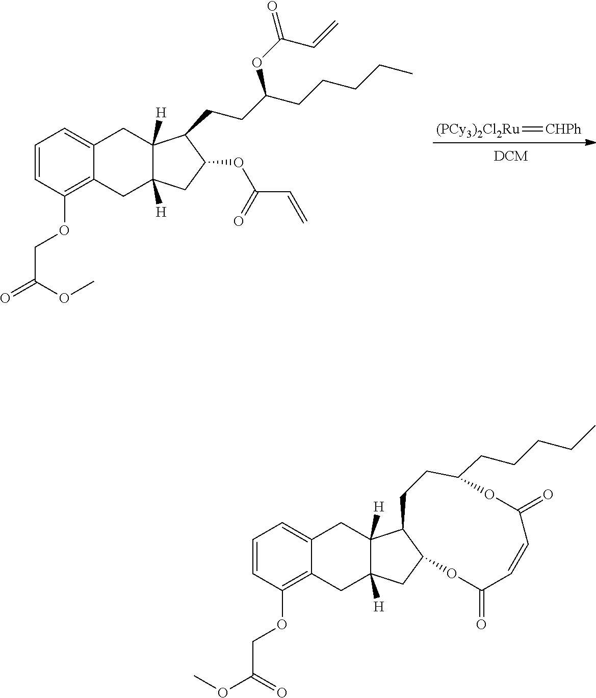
C1=CC(OCC(=O)OC)=C2C(=C1)CC1([H])C([H])(C2)CC(OC(C=C)=O)C1CCC(CCCCC)OC(=O)C=C.[(PCy3)2Cl2Ru]=[CHPh].C1=CC(OCC(=O)OC)=C2C(=C1)CC1([H])C([H])(C2)CC2C1CCC(CCCCC)OC(=O)C=CC(=O)O2
